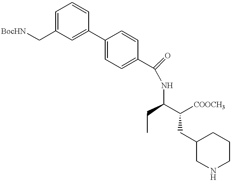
C1(C2=CC(C[BocHN])=CC=C2)=CC=C(C(NC(C([COOCH3])CC2CNCCC2)CC)=O)C=C1
